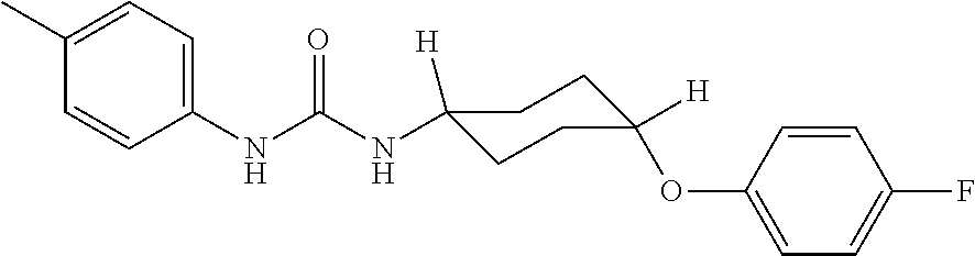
N(C(NC1=CC=C(C)C=C1)=O)C1([H])CCC(OC2=CC=C(F)C=C2)([H])CC1
